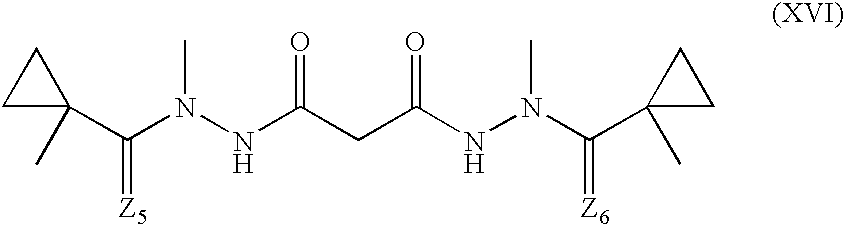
C1C(C(N(NC(CC(NN(C(C2(C)CC2)=[Z6])C)=O)=O)C)=[Z5])(C)C1
